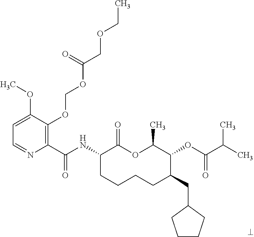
C1(C(NC2CCCCC(CC3CCCC3)C(OC(=O)C(C)C)C(C)OC2=O)=O)=C(OCOC(COCC)=O)C(OC)=CC=N1
